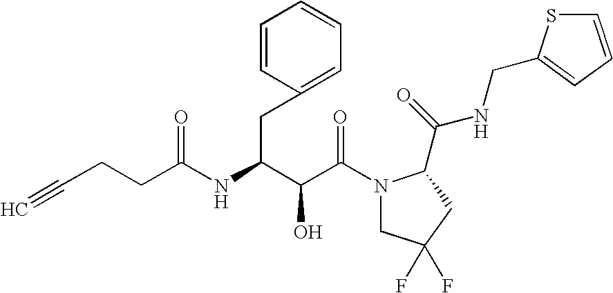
C(C(N1CC(F)(F)CC1C(NCC1=CC=CS1)=O)=O)(O)C(CC1=CC=CC=C1)NC(=O)CCC#C
